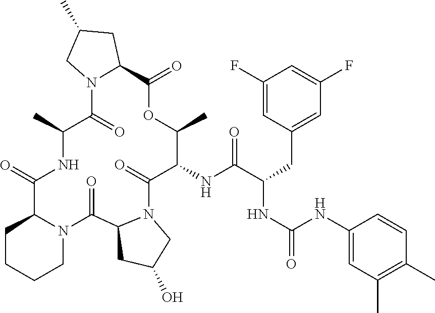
C1(NC(C(CC2=CC(F)=CC(F)=C2)NC(=O)NC2=CC(C)=C(C)C=C2)=O)C(=O)N2C(C(=O)N3C(C(=O)NC(C)C(=O)N4C(C(=O)OC1C)CC(C)C4)CCCC3)CC(O)C2
